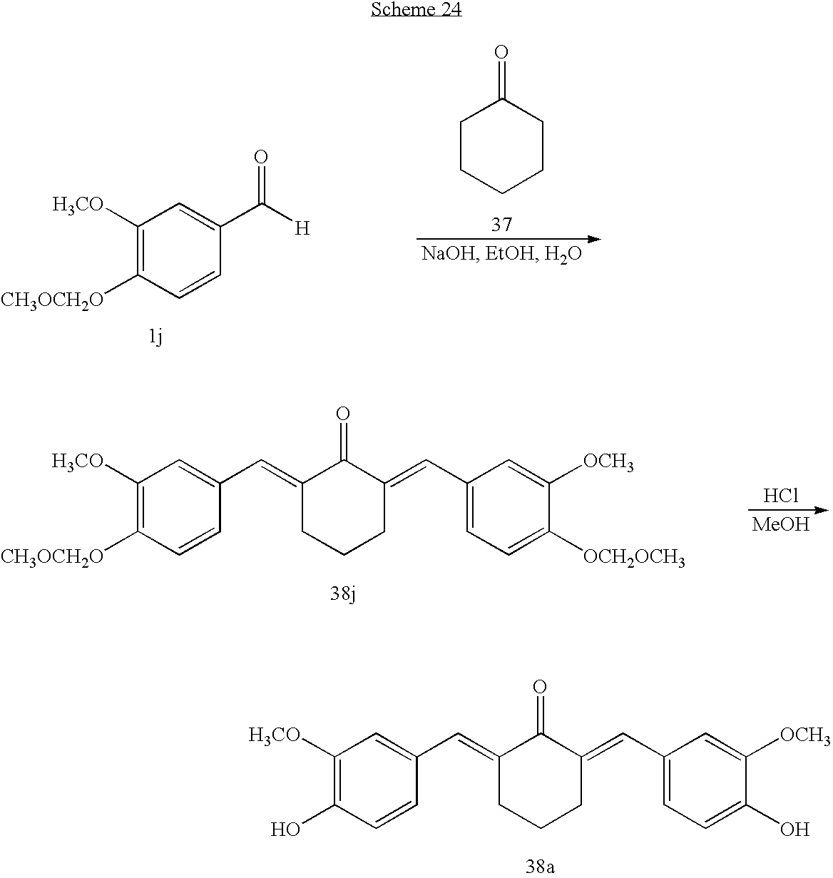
C1([H3CO])=C([CH3OCH2O])C=CC(C([H])=O)=C1.C1CCCCC1=O.Cl.[MeOH].C1([H3CO])=C([CH3OCH2O])C=CC(C=C2C(=O)C(=CC3=CC=C([OCH2OCH3])C([OCH3])=C3)CCC2)=C1.C1([H3CO])=C(O)C=CC(C=C2C(=O)C(=CC3=CC=C(O)C([OCH3])=C3)CCC2)=C1
